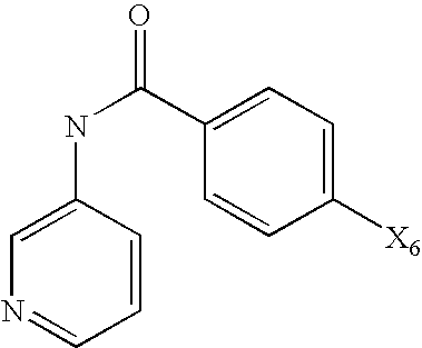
C1=C(NC(=O)C2=CC=C([X6])C=C2)C=CC=N1
